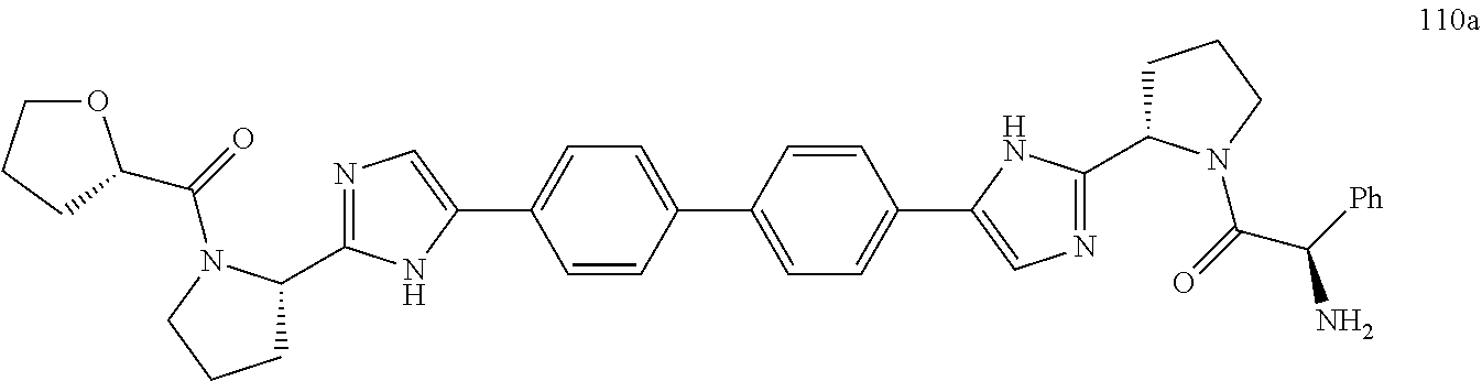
C1(C2=CC=C(C3=CN=C(C4CCCN4C(C(N)[Ph])=O)N3)C=C2)=CC=C(C2=CN=C(C3CCCN3C(=O)C3OCCC3)N2)C=C1
